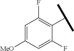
C1=C([MeO])C=C(F)C(C(C)C)=C1F
